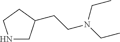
N1CC(CCN(CC)CC)CC1
